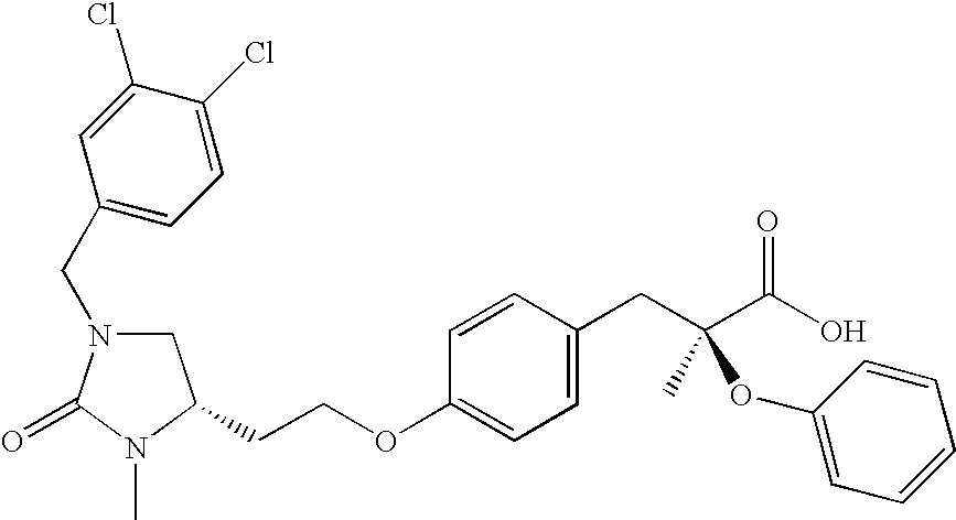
C1N(CC2=CC=C(Cl)C(Cl)=C2)C(=O)N(C)C1CCOC1=CC=C(CC(C(O)=O)(C)OC2=CC=CC=C2)C=C1
